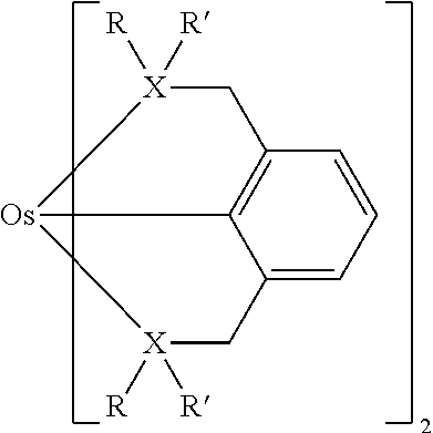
C12=CC=CC3=C1[Os]([X]([R])([R])C3)[X]([R])([R])C2
